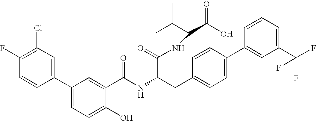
OC1=CC=C(C2=CC(Cl)=C(F)C=C2)C=C1C(NC(CC1=CC=C(C2=CC(C(F)(F)F)=CC=C2)C=C1)C(NC(C(=O)O)C(C)C)=O)=O
